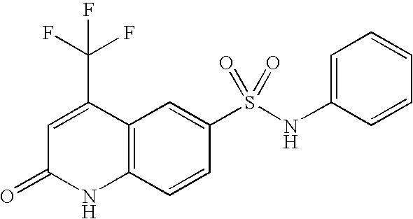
C1=C(C(F)(F)F)C2=C(NC1=O)C=CC(S(NC1=CC=CC=C1)(=O)=O)=C2
